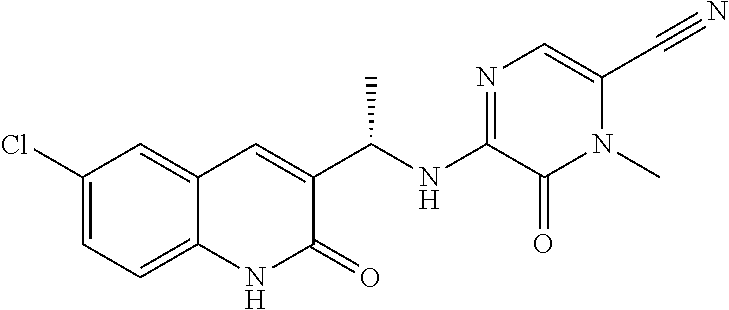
C1(Cl)=CC=C2C(=C1)C=C(C(NC1=NC=C(C#N)N(C)C1=O)C)C(=O)N2
